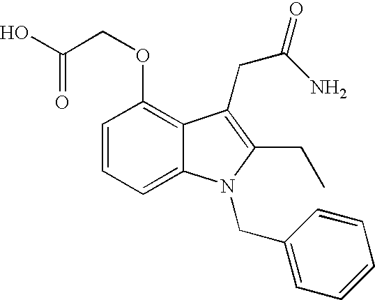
C1=CC=C2C(=C1OCC(O)=O)C(CC(=O)N)=C(CC)N2CC1=CC=CC=C1
